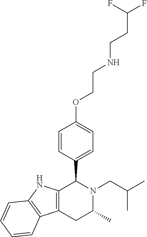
C1=CC(C2N(CC(C)C)C(C)CC3=C2NC2=C3C=CC=C2)=CC=C1OCCNCCC(F)F
